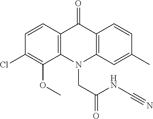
C12=C(N(CC(=O)NC#N)C3=C(C1=O)C=CC(C)=C3)C(OC)=C(Cl)C=C2
